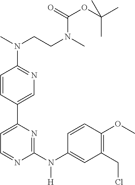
C1=CC(OC)=C(CCl)C=C1N(C1=NC(C2=CN=C(N(C)CCN(C)C(=O)OC(C)(C)C)C=C2)=CC=N1)[H]
